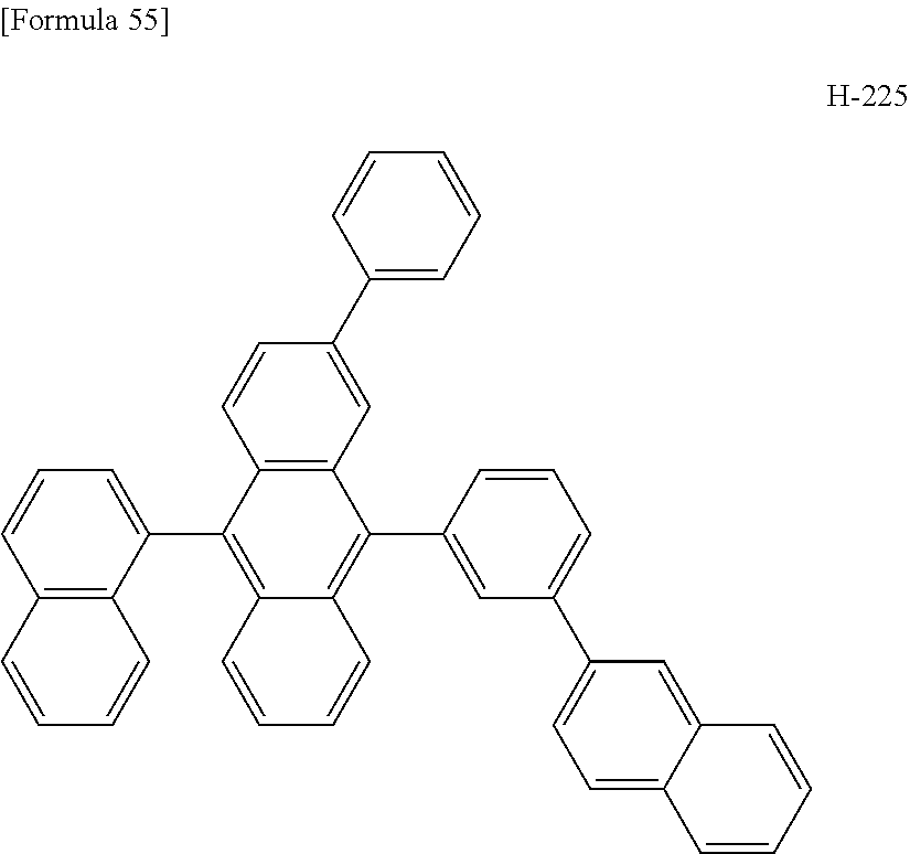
C1(C2=C3C(=C(C4=CC(C5=CC=C6C(=C5)C=CC=C6)=CC=C4)C4=C2C=CC(C2=CC=CC=C2)=C4)C=CC=C3)=CC=CC2=C1C=CC=C2
